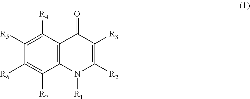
C1([R5])=C([R4])C2=C(C([R7])=C1[R6])N([R1])C([R2])=C([R3])C2=O
